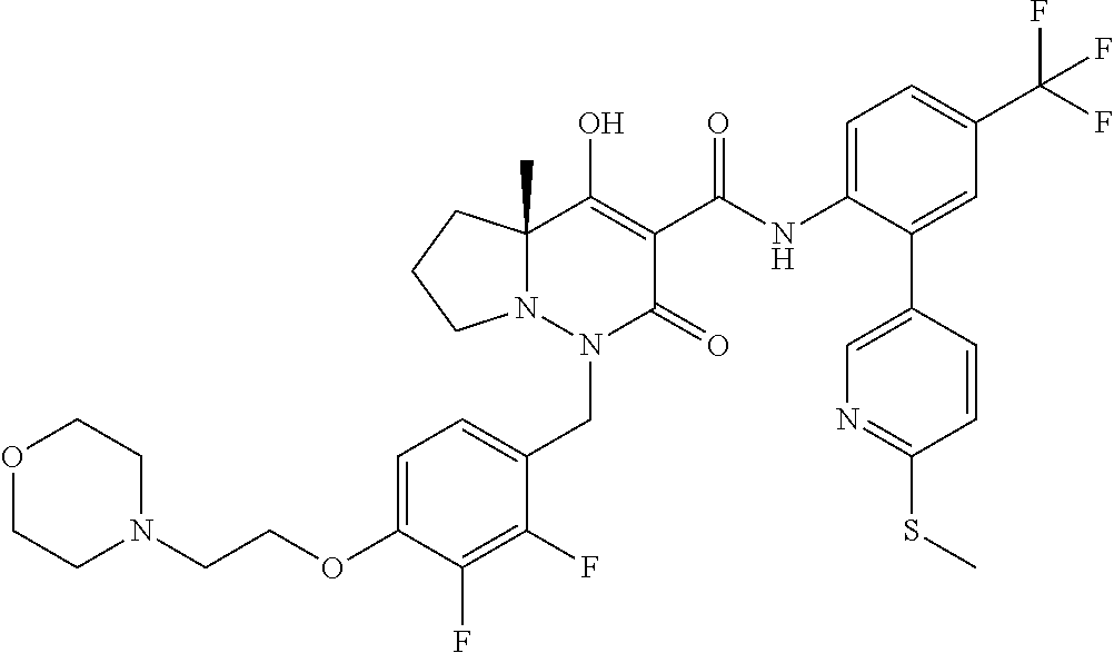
C1=C(OCCN2CCOCC2)C(F)=C(F)C(CN2C(=O)C(C(=O)NC3=CC=C(C(F)(F)F)C=C3C3=CN=C(SC)C=C3)=C(O)C3(C)N2CCC3)=C1
